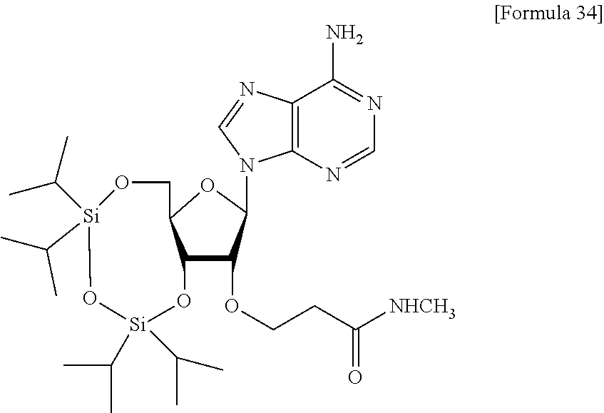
C12C(OCCC([NHCH3])=O)C(N3C4=C(C(N)=NC=N4)N=C3)OC1CO[Si](C(C)C)(C(C)C)O[Si](C(C)C)(C(C)C)O2
